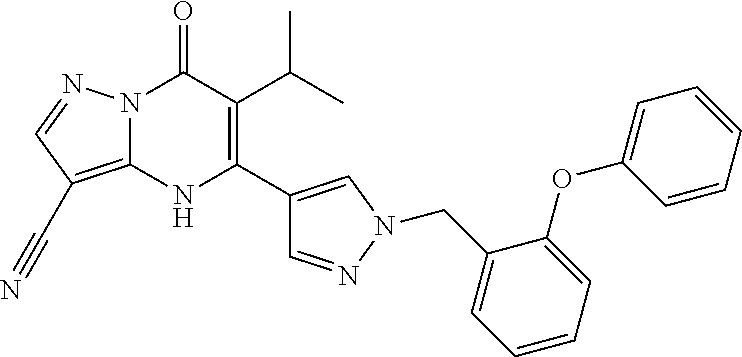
N12C(=C(C#N)C=N1)NC(C1=CN(CC3=CC=CC=C3OC3=CC=CC=C3)N=C1)=C(C(C)C)C2=O
